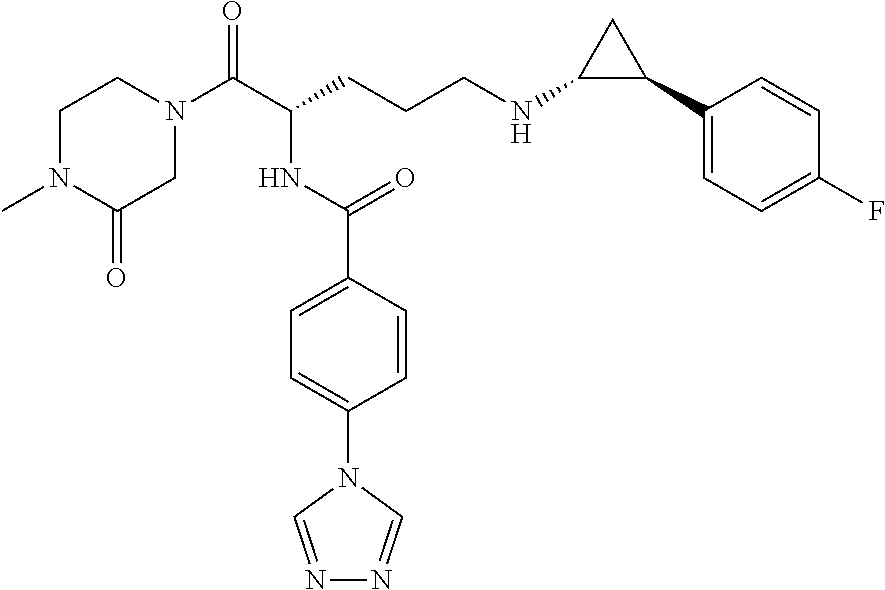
C1N(C)C(=O)CN(C(C(CCCNC2C(C3=CC=C(F)C=C3)C2)NC(C2=CC=C(N3C=NN=C3)C=C2)=O)=O)C1
